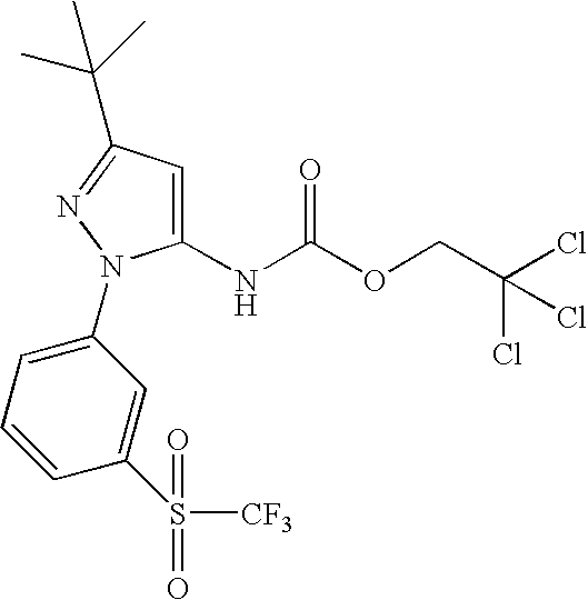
C1(NC(OCC(Cl)(Cl)Cl)=O)=CC(C(C)(C)C)=NN1C1=CC=CC(S(=O)(=O)[CF3])=C1
